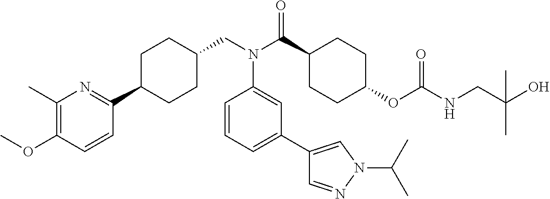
C1(C)=C(OC)C=CC(C2CCC(CN(C(C3CCC(OC(NCC(O)(C)C)=O)CC3)=O)C3=CC(C4=CN(C(C)C)N=C4)=CC=C3)CC2)=N1
